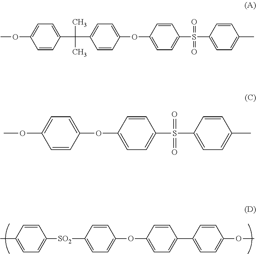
[SO2](C1=CC=C(OC2=CC=C(C3=CC=C(OC)C=C3)C=C2)C=C1)C1=CC=C(C)C=C1.C1=C(C(C2=CC=C(OC3=CC=C(S(C4=CC=C(C)C=C4)(=O)=O)C=C3)C=C2)(C)C)C=CC(OC)=C1.COC1=CC=C(OC2=CC=C(S(C3=CC=C(C)C=C3)(=O)=O)C=C2)C=C1
